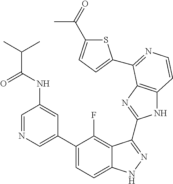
C1=C(C2=CC=C3C(=C2F)C(C2=NC4=C(N2)C=CN=C4C2=CC=C(C(C)=O)S2)=NN3)C=C(NC(=O)C(C)C)C=N1
